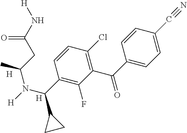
C1=C(C#N)C=CC(C(=O)C2=C(Cl)C=CC(C(N([H])C(CC(N[H])=O)C)C3CC3)=C2F)=C1.[H].[H]
